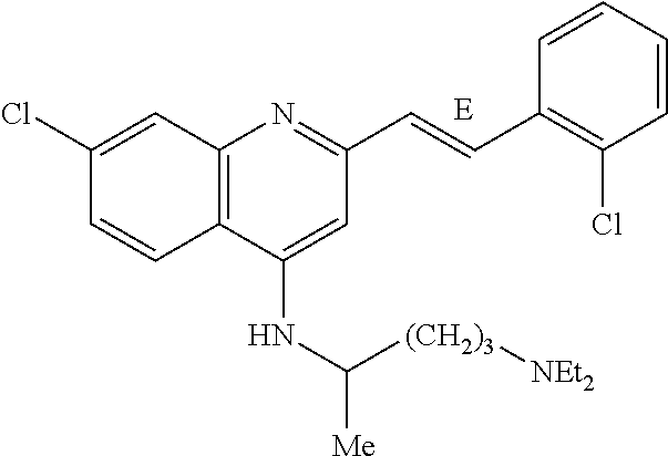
C1(Cl)=CC2=C(C=C1)C(NC([Me])[(CH2)3][NEt2])=CC(C=CC1=C(Cl)C=CC=C1)=N2
